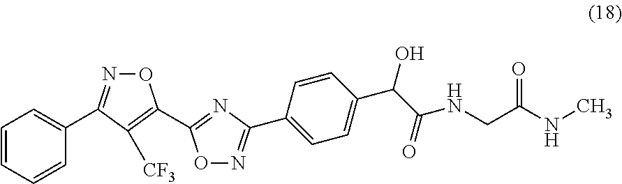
O1N=C(C2=CC=CC=C2)C([CF3])=C1C1=NC(C2=CC=C(C(C(NCC(NC)=O)=O)O)C=C2)=NO1
